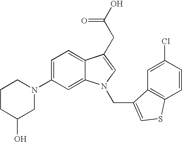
C1(N2CCCC(O)C2)=CC=C2C(=C1)N(CC1=CSC3=C1C=C(Cl)C=C3)C=C2CC(=O)O
